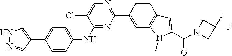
C1(NC2=CC=C(C3=CNN=C3)C=C2)=NC(C2=CC3=C(C=C2)C=C(C(N2CC(F)(F)C2)=O)N3C)=NC=C1Cl
